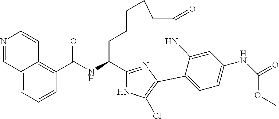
C(NC1C2=NC(=C(Cl)N2)C2=CC=C(NC(OC)=O)C=C2NC(=O)CCC=CC1)(=O)C1=C2C(=CC=C1)C=NC=C2
